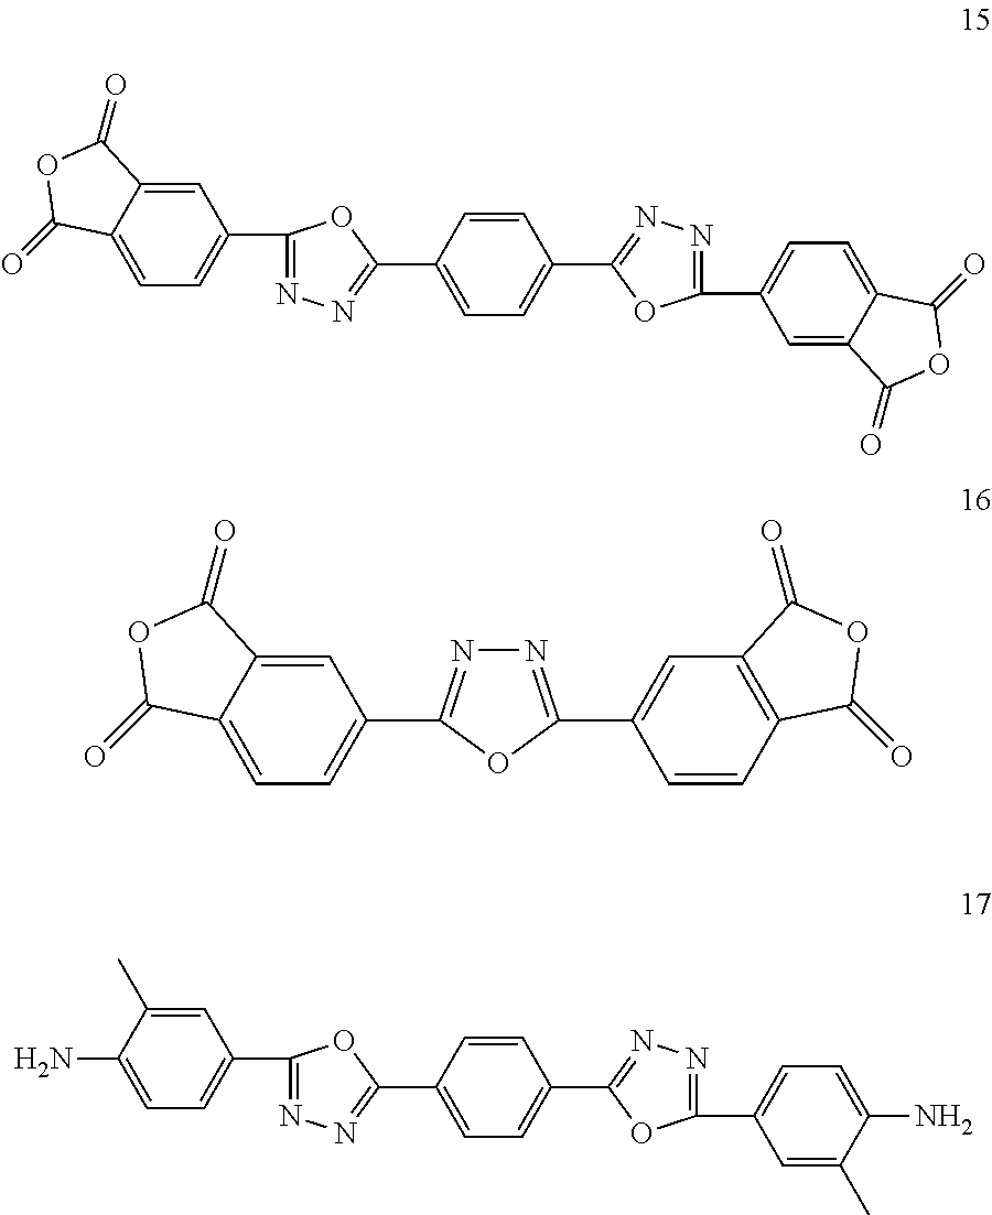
C1=C2C(=CC=C1C1=NN=C(C3=CC=C(C4=NN=C(C5=CC=C6C(=C5)C(=O)OC6=O)O4)C=C3)O1)C(=O)OC2=O.N1=C(C2=CC3=C(C=C2)C(=O)OC3=O)OC(C2=CC=C3C(=C2)C(=O)OC3=O)=N1.C1=C(C)C(N)=CC=C1C1=NN=C(C2=CC=C(C3=NN=C(C4=CC=C(N)C(C)=C4)O3)C=C2)O1
